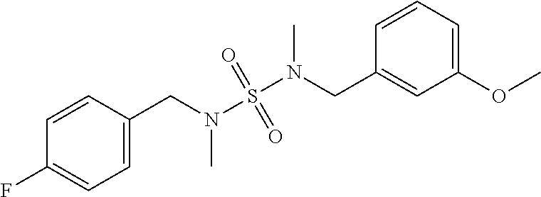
C1=C(CN(S(N(CC2=CC(OC)=CC=C2)C)(=O)=O)C)C=CC(F)=C1
